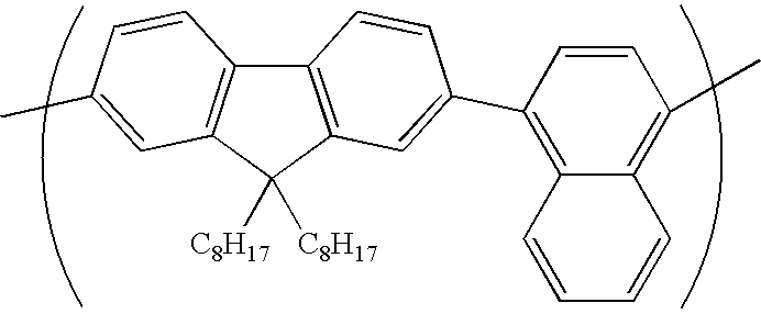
C12=C(C=C(C3=C4C(=C(C)C=C3)C=CC=C4)C=C1)C([C8H17])([C8H17])C1=C2C=CC(C)=C1
